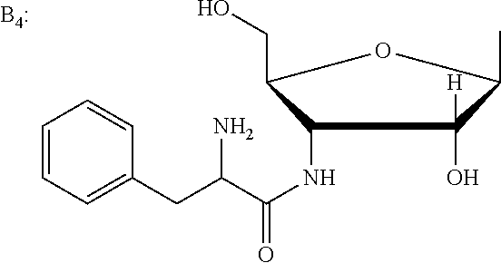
C1(NC(C(N)CC2=CC=CC=C2)=O)C(CO)OC(C)C1([H])O.[B4:]
